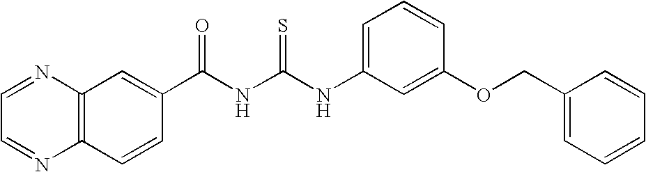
C1(C(NC(NC2=CC=CC(OCC3=CC=CC=C3)=C2)=S)=O)=CC2=C(C=C1)N=CC=N2
